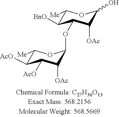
C1([BnO])C(OC2C([OAc])C([AcO])C([AcO])C([Me])O2)C([OAc])C(O)OC1[Me]
